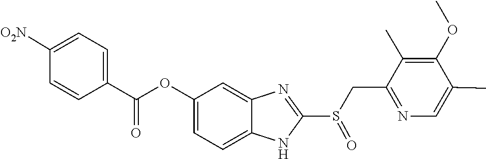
C(C1=CC=C([O2N])C=C1)(=O)OC1=CC=C2NC(S(CC3=NC=C(C)C(OC)=C3C)=O)=NC2=C1
